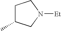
C1C(C)CN([Et])C1
